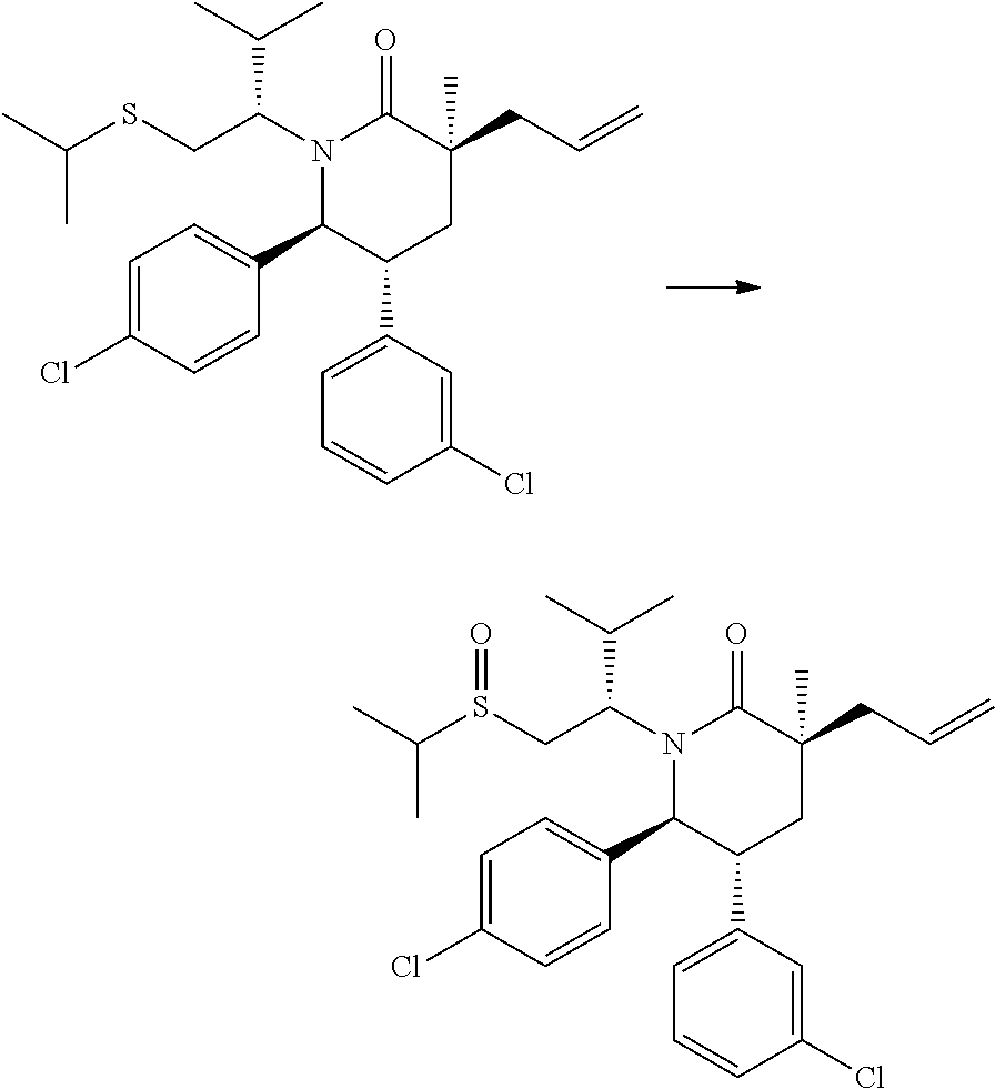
C1=C(Cl)C=CC(C2C(C3=CC=CC(Cl)=C3)CC(CC=C)(C)C(=O)N2C(CS(C(C)C)=O)C(C)C)=C1.C1=C(Cl)C=CC(C2C(C3=CC=CC(Cl)=C3)CC(CC=C)(C)C(=O)N2C(CSC(C)C)C(C)C)=C1
